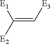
C(=C([E2])[E1])[E3]
